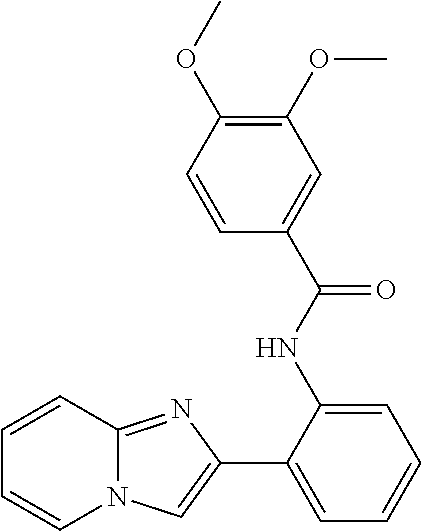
C1(C2=CN3C(=N2)C=CC=C3)=CC=CC=C1NC(C1=CC(OC)=C(OC)C=C1)=O
